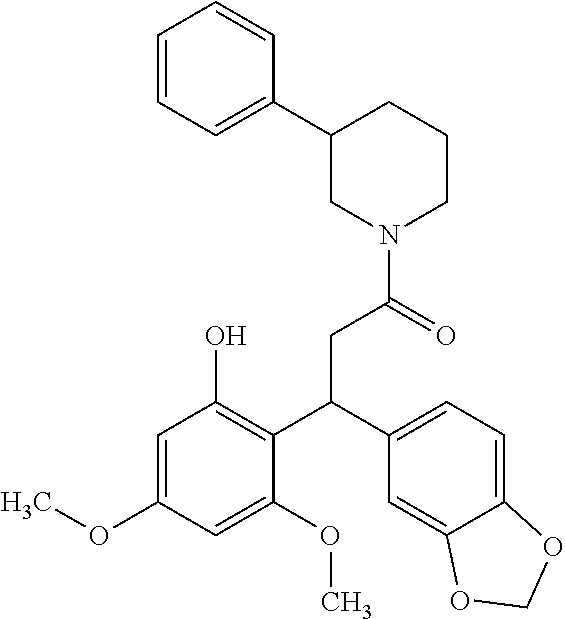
C1(C2=CC=CC=C2)CN(C(=O)CC(C2=C(O)C=C(OC)C=C2OC)C2=CC=C3C(=C2)OCO3)CCC1
